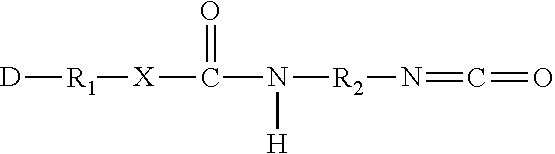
[D][R1][X]C(=O)N([H])[R2]N=C=O
